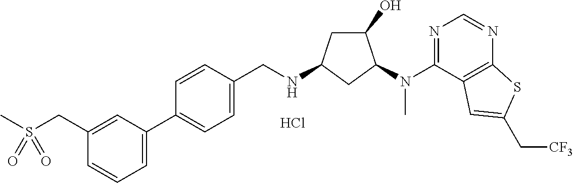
C1(C2=CC=C(CNC3CC(O)C(N(C4=NC=NC5=C4C=C(C[CF3])S5)C)C3)C=C2)=CC=CC(CS(C)(=O)=O)=C1.Cl
